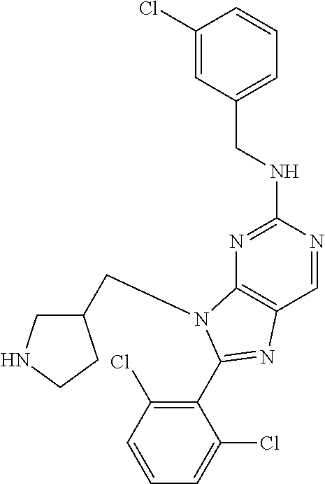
C1(Cl)=CC(CNC2=NC3=C(C=N2)N=C(C2=C(Cl)C=CC=C2Cl)N3CC2CNCC2)=CC=C1
